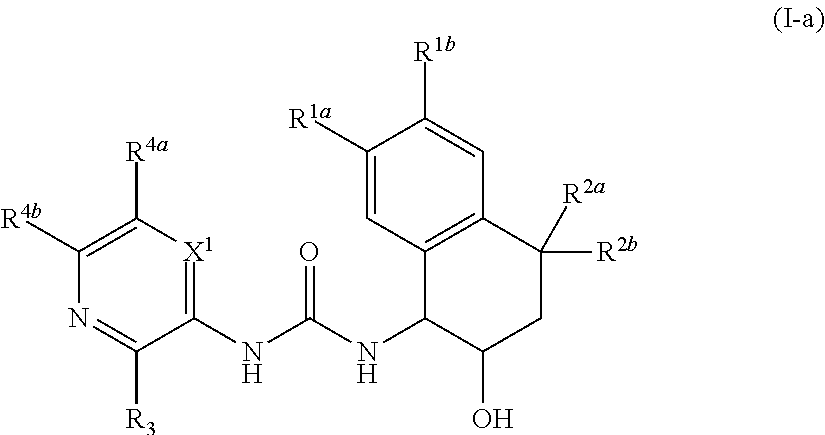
C1([R4a])=C([R4b])N=C([R3])C(NC(NC2C(O)CC([R2b])([R2a])C3=C2C=C([R1a])C([R1b])=C3)=O)=[X1]1
